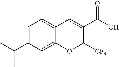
C1=C(C(C)C)C=C2C(=C1)C=C(C(O)=O)C([CF3])O2
